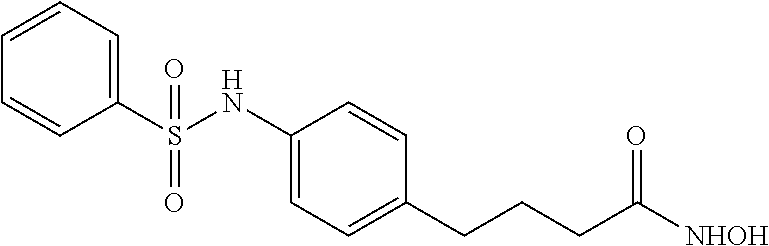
C1(S(NC2=CC=C(CCCC(=O)[NHOH])C=C2)(=O)=O)=CC=CC=C1
